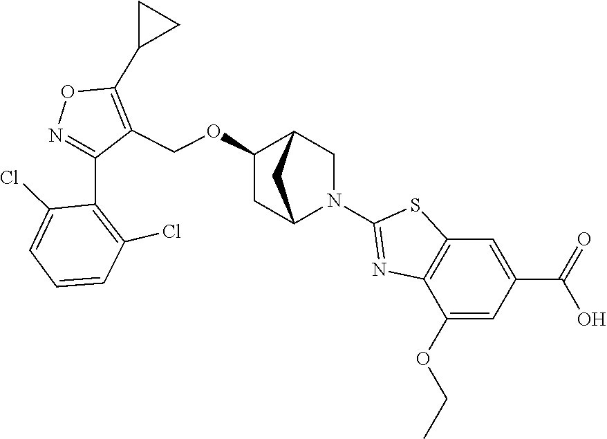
N1=C(C2=C(Cl)C=CC=C2Cl)C(COC2CC3N(C4=NC5=C(C=C(C(=O)O)C=C5OCC)S4)CC2C3)=C(C2CC2)O1
